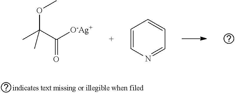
CC(C([O-Ag+])=O)(OC)C.C1=CN=CC=C1
